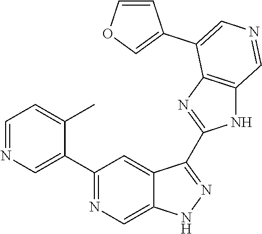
C1(C2=CN=CC=C2C)=NC=C2C(=C1)C(C1=NC3=C(N1)C=NC=C3C1=COC=C1)=NN2
